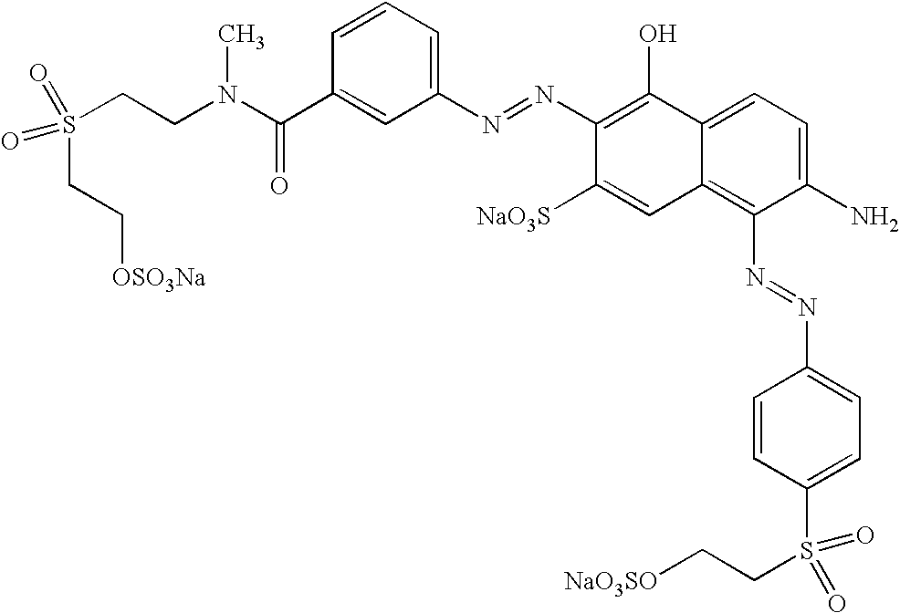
C1(C(N(CCS(CC[OSO3Na])(=O)=O)C)=O)=CC(N=NC2=C(O)C3=CC=C(N)C(N=NC4=CC=C(S(CC[NaO3SO])(=O)=O)C=C4)=C3C=C2[NaO3S])=CC=C1
